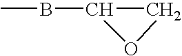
C1C(BC)O1
